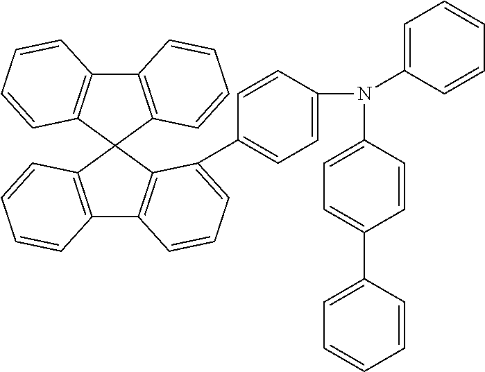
C12=C(C3(C4=C1C=CC=C4)C1=C(C4=C3C(C3=CC=C(N(C5=CC=C(C6=CC=CC=C6)C=C5)C5=CC=CC=C5)C=C3)=CC=C4)C=CC=C1)C=CC=C2
